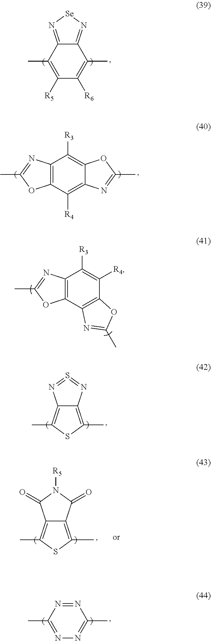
C1(C)=C([R5])C([R6])=C(C)C2=N[Se]N=C12.C12=C(C([R4])=C3C(=C1[R3])OC(C)=N3)OC(C)=N2.C12=C(C3=C(C([R4])=C1[R3])OC(C)=N3)OC(C)=N2.C12=C(C)SC(C)=C1N=S=N2.C12=C(C)SC(C)=C1C(=O)N([R5])C2=O.N1=NC(C)=NN=C1C
